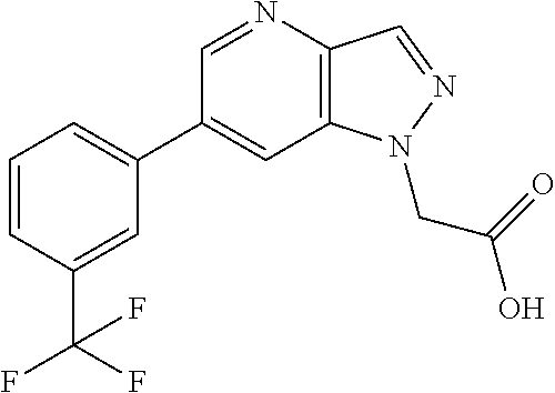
C1(C2=CC=CC(C(F)(F)F)=C2)=CC2=C(C=NN2CC(=O)O)N=C1
